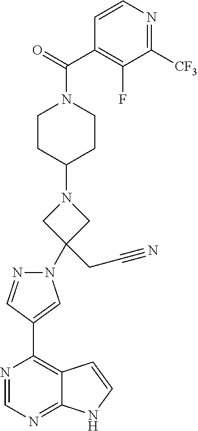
C1=NC(C2=CN(C3(CC#N)CN(C4CCN(C(C5=C(F)C([CF3])=NC=C5)=O)CC4)C3)N=C2)=C2C(=N1)NC=C2
